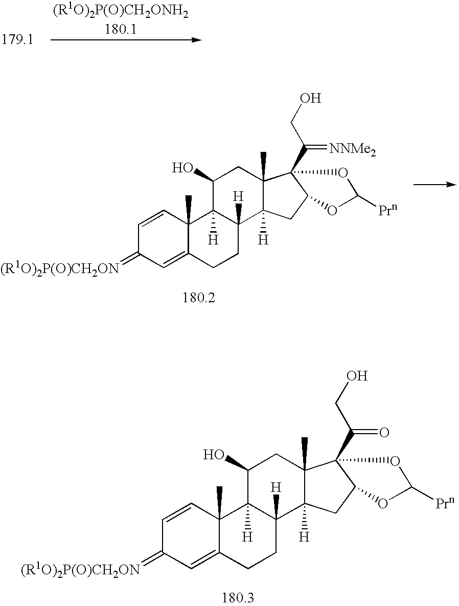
C1=CC2(C)C(=CC1=[(R1O)2P(O)CH2ON])CCC1([H])C2([H])C(O)CC2(C)C1([H])CC1C2(C(=[NNMe2])CO)OC([Prn])O1.C1=CC2(C)C(=CC1=[(R1O)2P(O)CH2ON])CCC1([H])C2([H])C(O)CC2(C)C1([H])CC1C2(C(=O)CO)OC([Prn])O1
